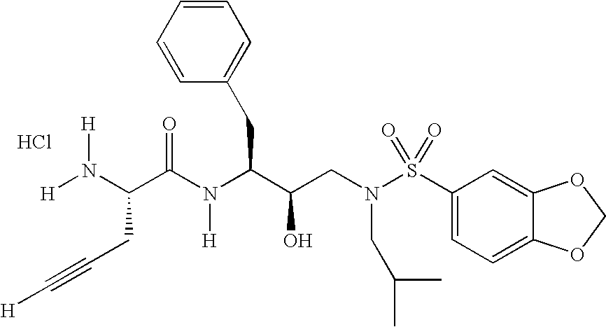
[H]N([H])C(C(=O)N([H])C(C(O)CN(S(=O)(=O)C1=CC=C2C(=C1)OCO2)CC(C)C)CC1=CC=CC=C1)CC#C[H].Cl
